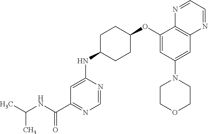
CC(NC(C1=NC=NC(NC2CCC(OC3=CC(N4CCOCC4)=CC4=C3N=CC=N4)CC2)=C1)=O)C
